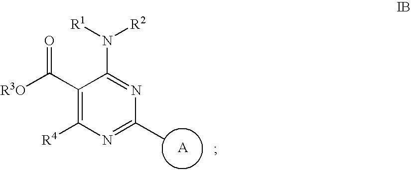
C1(C([R3O])=O)=C([R4])N=C(C)N=C1N([R1])[R2]
